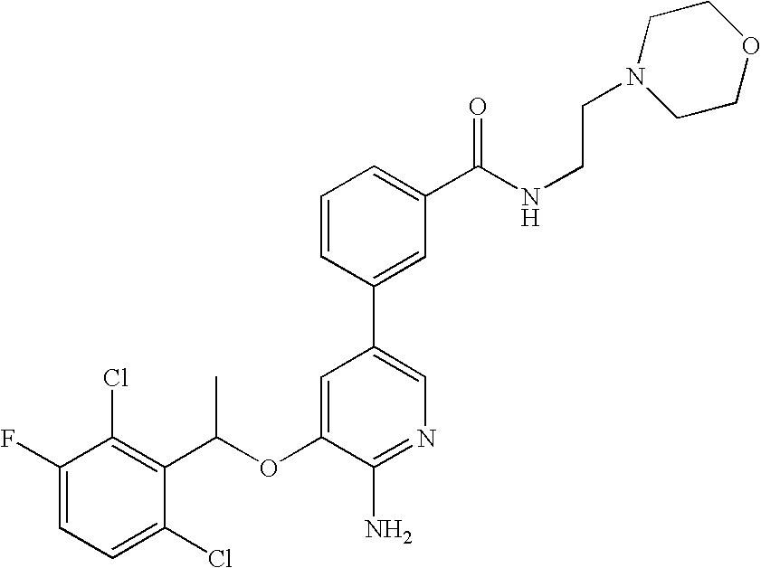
C1=C(F)C(Cl)=C(C(OC2=CC(C3=CC(C(NCCN4CCOCC4)=O)=CC=C3)=CN=C2N)C)C(Cl)=C1
